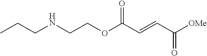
[OMe]C(C=CC(OCCNCCC)=O)=O
